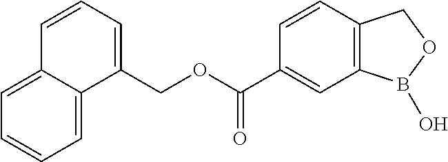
C1=CC2=C(C=C1C(OCC1=CC=CC3=CC=CC=C13)=O)B(O)OC2
